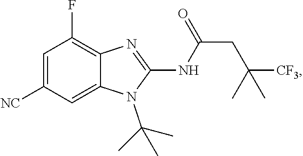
C1(F)=C2C(=CC([NC])=C1)N(C(C)(C)C)C(NC(CC([CF3])(C)C)=O)=N2
